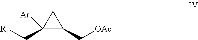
C1(C[R1])([Ar])CC1C[OAc]
